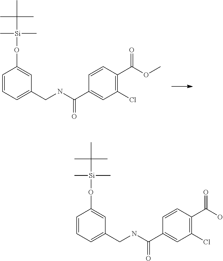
C1=CC=C(CNC(C2=CC(Cl)=C(C(OC)=O)C=C2)=O)C=C1O[Si](C)(C)C(C)(C)C.C1=CC=C(CNC(C2=CC(Cl)=C(C(O)=O)C=C2)=O)C=C1O[Si](C)(C)C(C)(C)C
